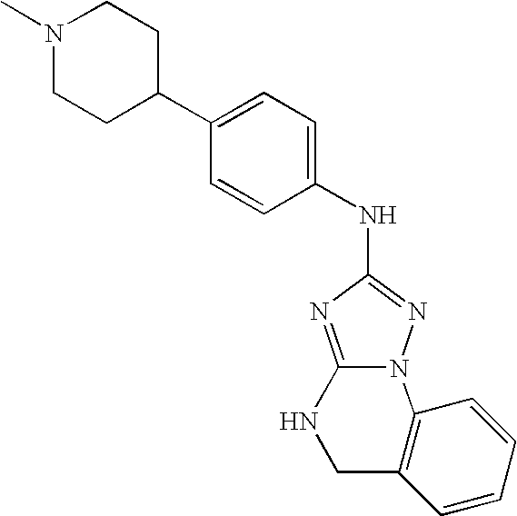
C12=NC(NC3=CC=C(C4CCN(C)CC4)C=C3)=NN1C1=C(CN2)C=CC=C1
